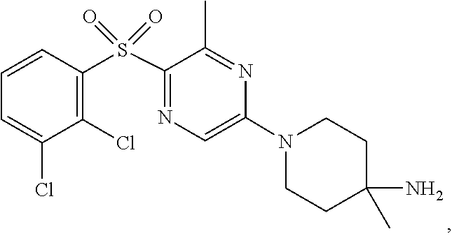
C1C(C)(N)CCN(C2=CN=C(S(C3=C(Cl)C(Cl)=CC=C3)(=O)=O)C(C)=N2)C1
